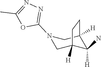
N1(C2=NN=C(C)O2)CC2([H])C(N)([H])C([H])(C1)CC2
